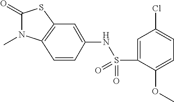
C1(=O)N(C)C2=C(S1)C=C(NS(=O)(=O)C1=CC(Cl)=CC=C1OC)C=C2
